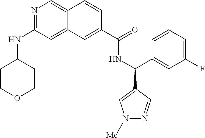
N1=C(NC2CCOCC2)C=C2C(=C1)C=CC(C(=O)NC(C1=CC(F)=CC=C1)C1=CN([Me])N=C1)=C2
